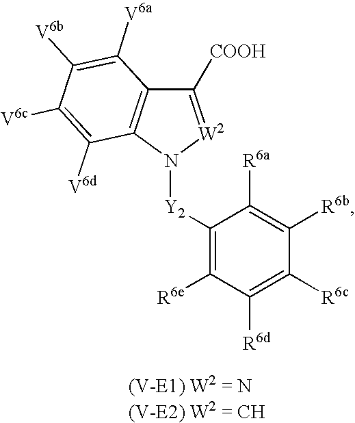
C1([COOH])=[W2]N([Y2]C2=C([R6e])C([R6d])=C([R6c])C([R6b])=C2[R6a])C2=C1C([V6a])=C([V6b])C([V6c])=C2[V6d]
